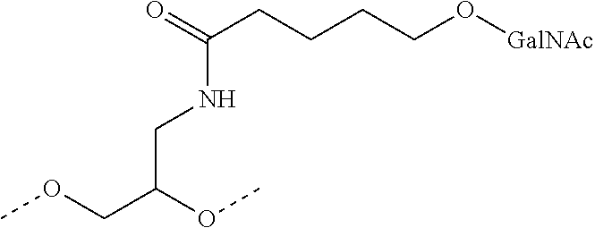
COCC(OC)CNC(CCCCO[GalNAc])=O
